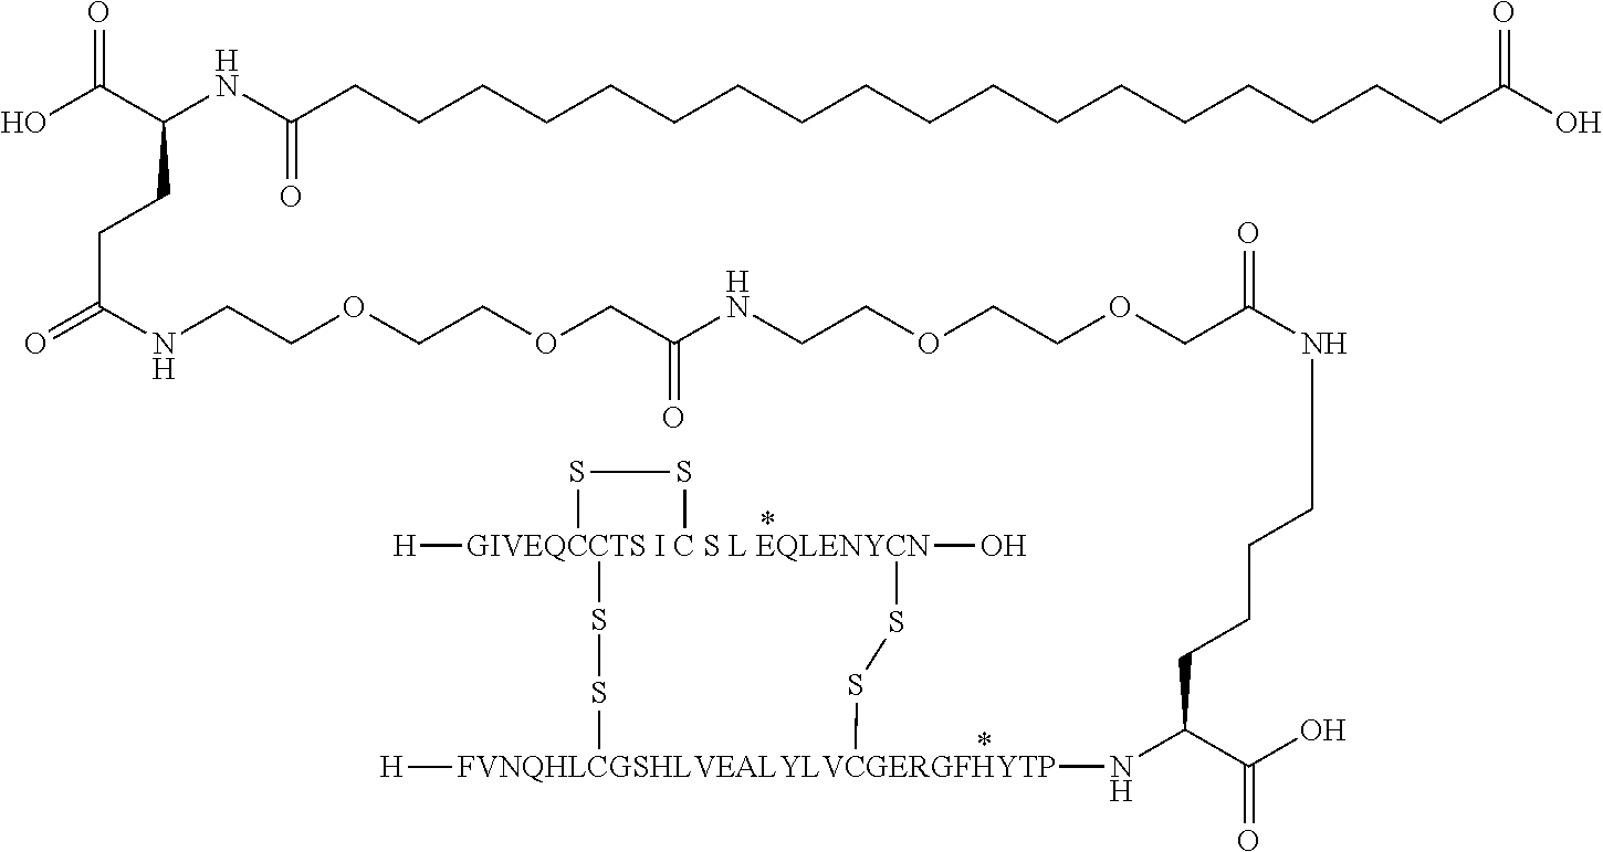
[GIVEQCCTS I C S L EQLENYCN]12([H])(O)(SS[FVNQHLCGSHLVEALYLVCGERGFHYTP]([H])(NC(C(O)=O)CCCCNC(COCCOCCNC(COCCOCCNC(CCC(C(=O)O)NC(=O)CCCCCCCCCCCCCCCCCCC(O)=O)=O)=O)=O)SS1)SS2
